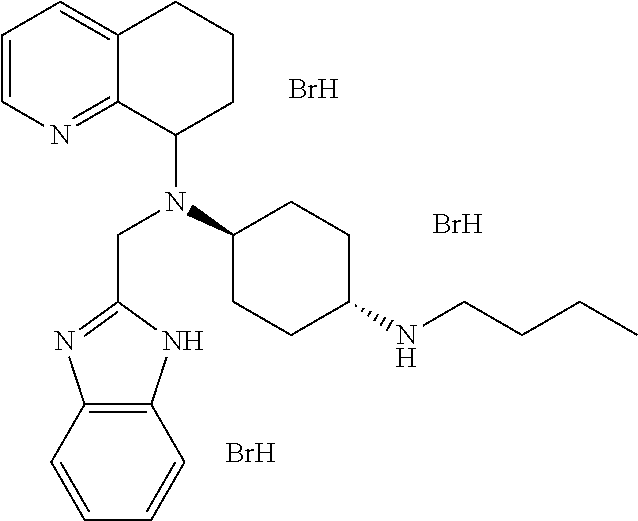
C1=CN=C2C(=C1)CCCC2N(C1CCC(NCCCC)CC1)CC1=NC2=C(N1)C=CC=C2.Br.Br.Br
